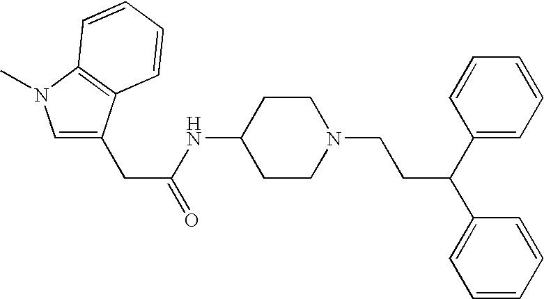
N(C1CCN(CCC(C2=CC=CC=C2)C2=CC=CC=C2)CC1)C(CC1=CN(C)C2=C1C=CC=C2)=O
